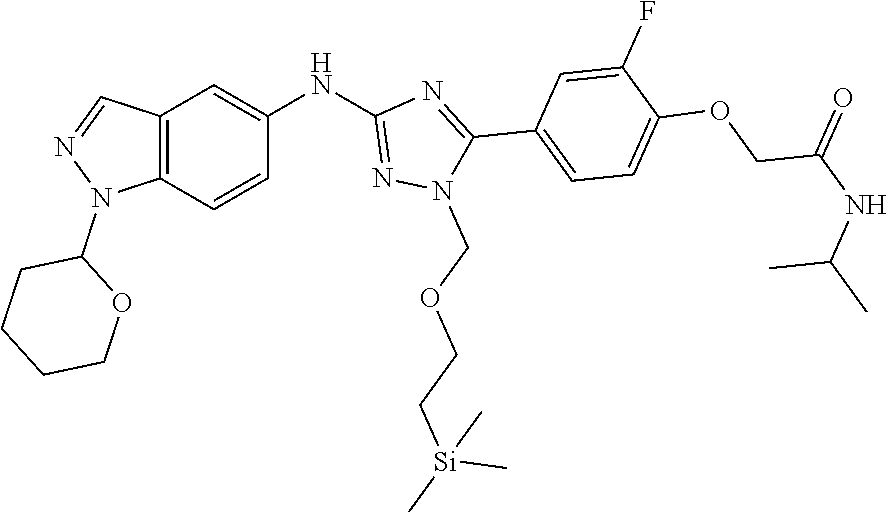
C(C(NC(C)C)=O)OC1=CC=C(C2=NC(NC3=CC4=C(C=C3)N(C3CCCCO3)N=C4)=NN2COCC[Si](C)(C)C)C=C1F
